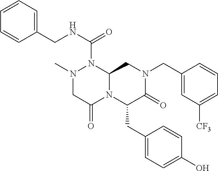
N(C(=O)N1N(C)CC(=O)N2C1CN(CC1=CC([CF3])=CC=C1)C(=O)C2CC1=CC=C(O)C=C1)CC1=CC=CC=C1
